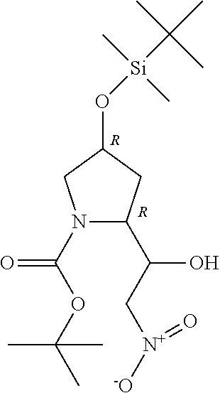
N1(C(OC(C)(C)C)=O)C(C(O)C[N+]([-O])=O)CC(O[Si](C(C)(C)C)(C)C)C1.[R].[R]
